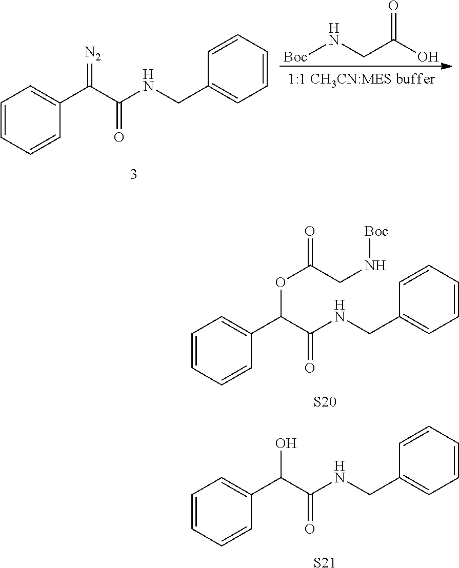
C1=CC=CC(C(C(NCC2=CC=CC=C2)=O)=[N2])=C1.[Boc]NCC(O)=O.C1=CC=CC(C(C(NCC2=CC=CC=C2)=O)OC(=O)CN[Boc])=C1.[S20].C1=CC=CC(C(C(NCC2=CC=CC=C2)=O)O)=C1.[S21]
